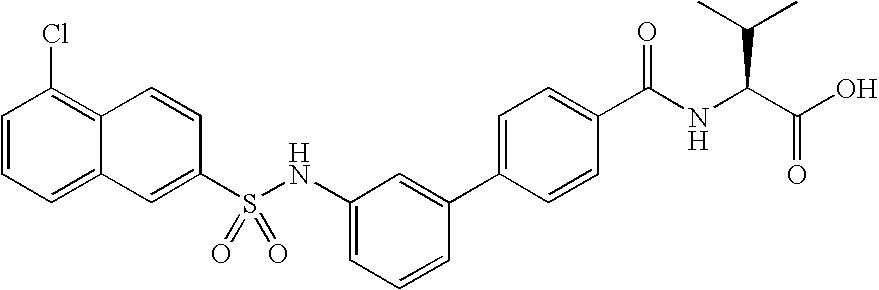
C1=CC(S(NC2=CC=CC(C3=CC=C(C(NC(C(=O)O)C(C)C)=O)C=C3)=C2)(=O)=O)=CC2=CC=CC(Cl)=C12
